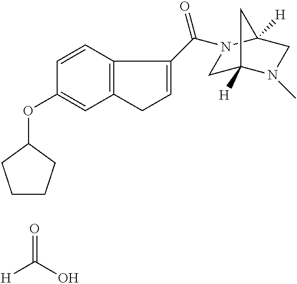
[H]C(O)=O.C1=CC2=C(C=C1OC1CCCC1)CC=C2C(=O)N1CC2([H])N(C)CC1([H])C2
